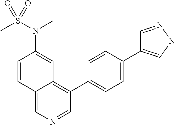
C1(C2=CC=C(C3=CN(C)N=C3)C=C2)=C2C(=CN=C1)C=CC(N(S(=O)(C)=O)C)=C2
